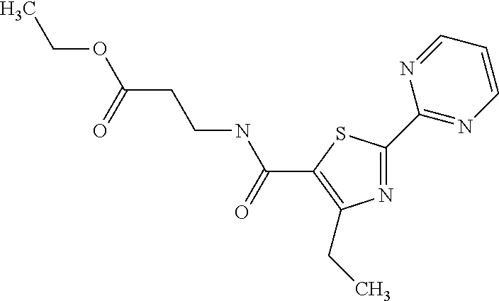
N1=C(C2=NC=CC=N2)SC(C(NCCC(OCC)=O)=O)=C1CC
